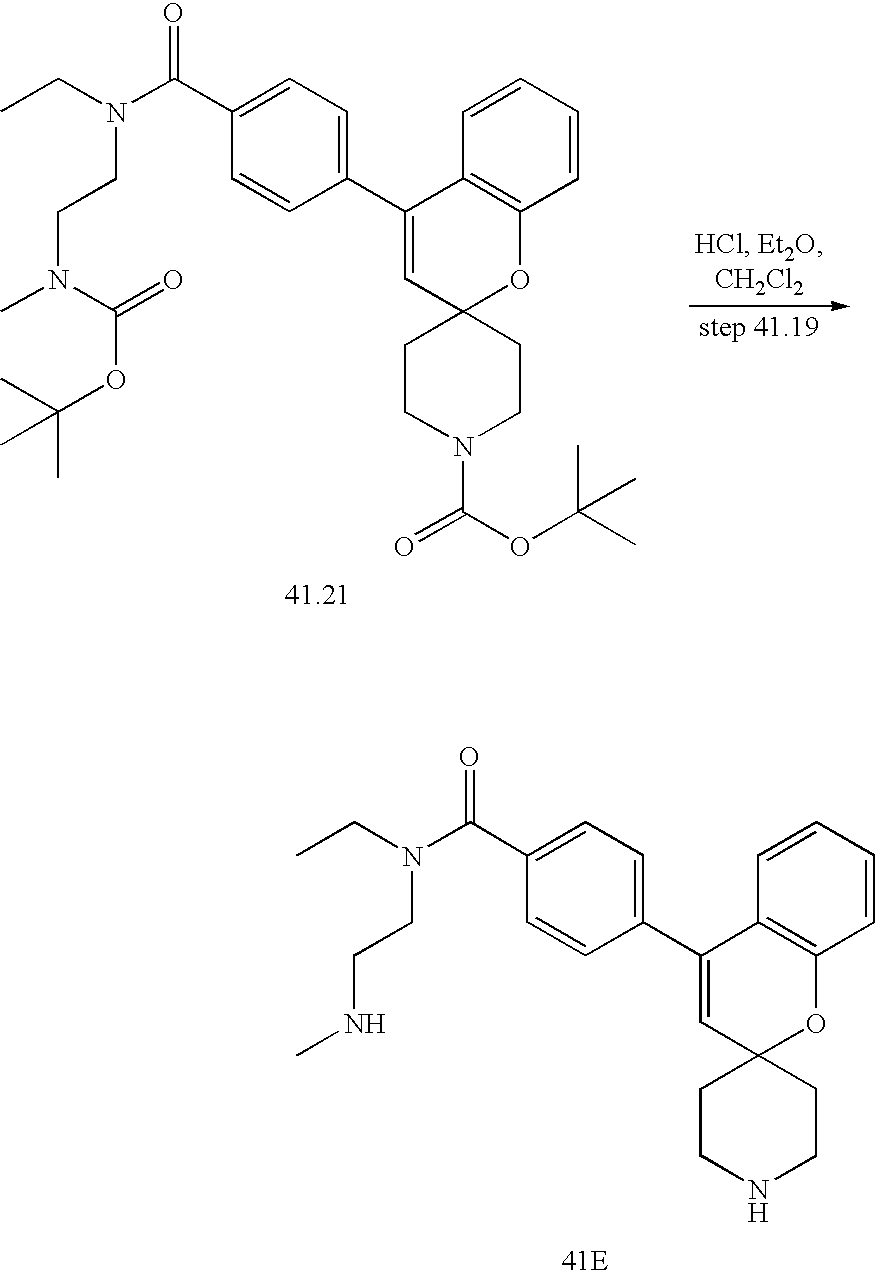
C1=CC=CC2=C1C(C1=CC=C(C(N(CC)CCN(C(OC(C)(C)C)=O)C)=O)C=C1)=CC1(O2)CCN(C(OC(C)(C)C)=O)CC1.C1=CC=CC2=C1C(C1=CC=C(C(N(CC)CCNC)=O)C=C1)=CC1(O2)CCNCC1
